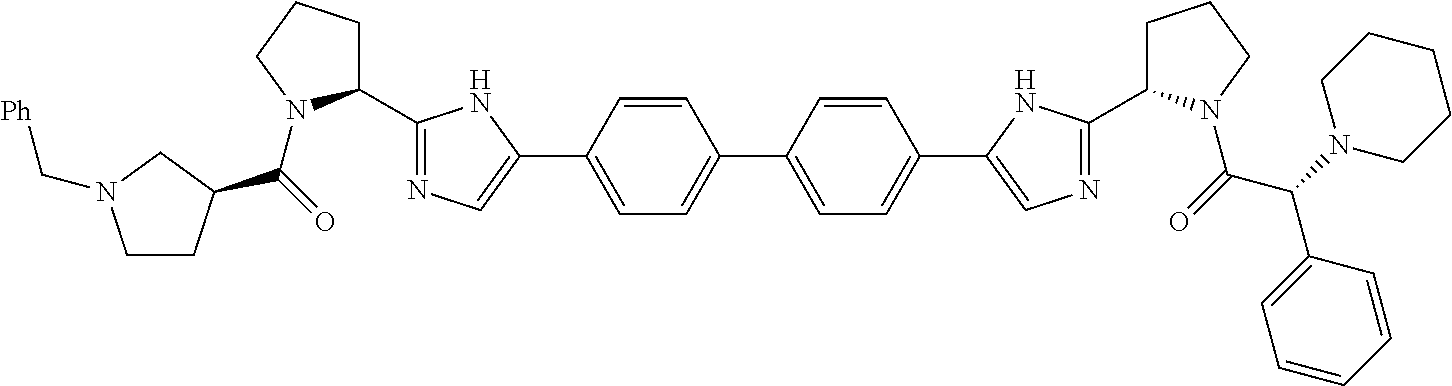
C1=CC(C2=CN=C(C3CCCN3C(=O)C3CCN(C[Ph])C3)N2)=CC=C1C1=CC=C(C2=CN=C(C3CCCN3C(=O)C(N3CCCCC3)C3=CC=CC=C3)N2)C=C1
